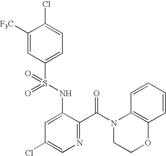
C1([F3C])=CC(S(NC2=CC(Cl)=CN=C2C(=O)N2C3=C(C=CC=C3)OCC2)(=O)=O)=CC=C1Cl
